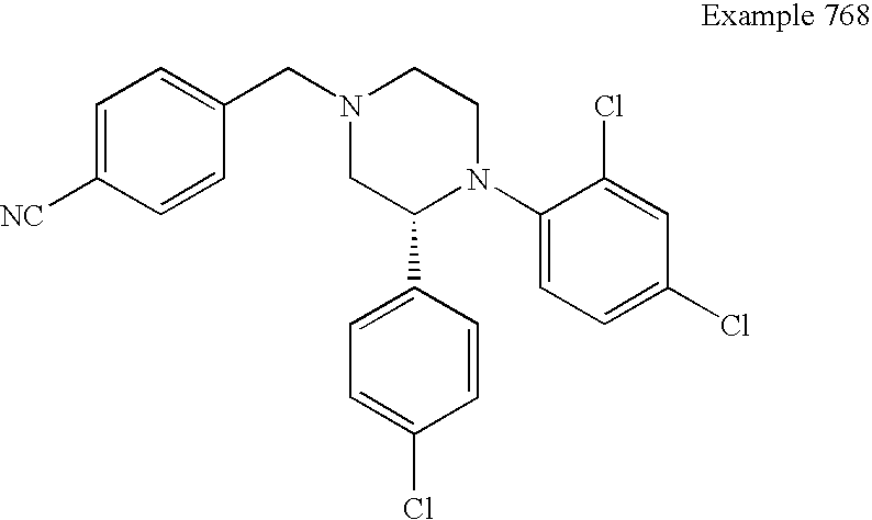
C1=C(C2N(C3=CC=C(Cl)C=C3Cl)CCN(CC3=CC=C([NC])C=C3)C2)C=CC(Cl)=C1
